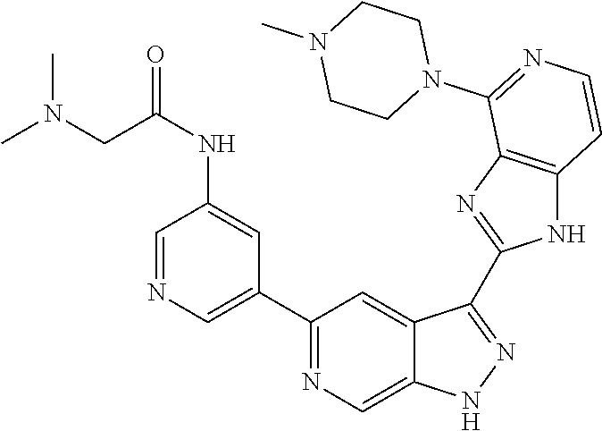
C1(C2=CN=CC(NC(CN(C)C)=O)=C2)=NC=C2C(=C1)C(C1=NC3=C(N1)C=CN=C3N1CCN(C)CC1)=NN2
